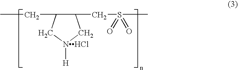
C1(CS(C)(=O)=O)C(CC)C[NHCl]([H])C1
